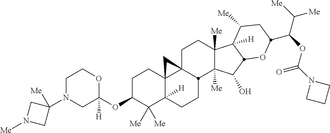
C1N(C2([Me])CN([Me])C2)CC(OC2C([Me])([Me])C3([H])C4(CC2)C2(CCC5([Me])C([Me])(C(O)C6C5([H])C([Me])CC(C(OC(N5CCC5)=O)C([Me])[Me])O6)C2CC3)C4)([H])OC1
